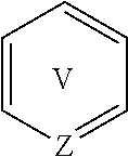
C1=C[Z]=CC=C1.[V]
